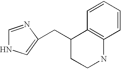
C1(CC2=CNC=N2)CCNC2=C1C=CC=C2
